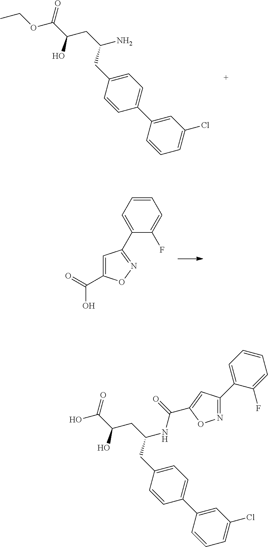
CCOC(C(O)CC(N)CC1=CC=C(C2=CC(Cl)=CC=C2)C=C1)=O.C1=C(C2=NOC(C(O)=O)=C2)C(F)=CC=C1.OC(C(O)CC(NC(=O)C1=CC(C2=CC=CC=C2F)=NO1)CC1=CC=C(C2=CC(Cl)=CC=C2)C=C1)=O
